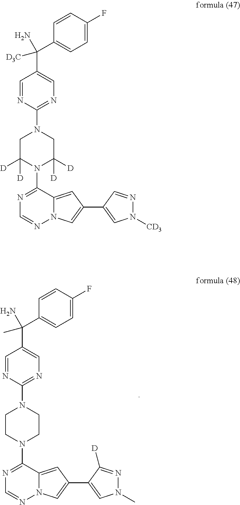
N1=C(N2CCN(C3=NC=C(C(N)(C4=CC=C(F)C=C4)C)C=N3)CC2)C2=CC(C3=CN(C)N=C3[D])=CN2N=C1.N1=C(N2C([D])([D])CN(C3=NC=C(C(N)(C4=CC=C(F)C=C4)[D3C])C=N3)CC2([D])[D])C2=CC(C3=CN([CD3])N=C3)=CN2N=C1
